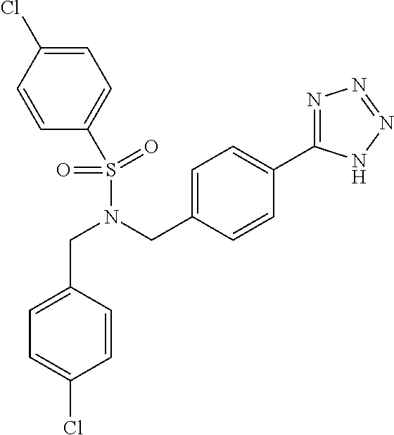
C1=CC(Cl)=CC=C1S(=O)(=O)N(CC1=CC=C(C2=NN=NN2)C=C1)CC1=CC=C(Cl)C=C1
